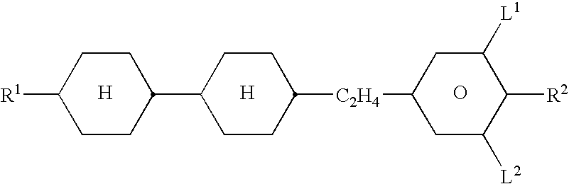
[H].[H].C1([R1])CCC(C2CCC([C2H4]C3CC([L2])C([R2])C([L1])C3)CC2)CC1.O
